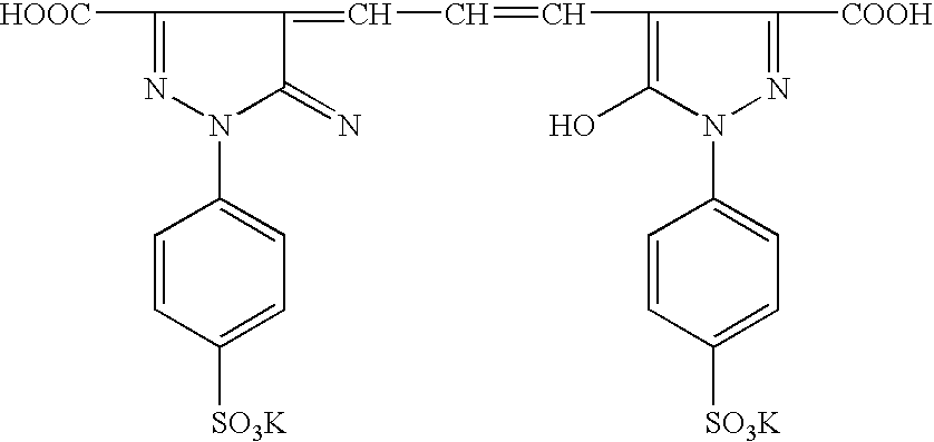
[HOOC]C1=NN(C2=CC=C([SO3K])C=C2)C(=N)C1=CC=CC1=C(O)N(C2=CC=C([SO3K])C=C2)N=C1[COOH]
